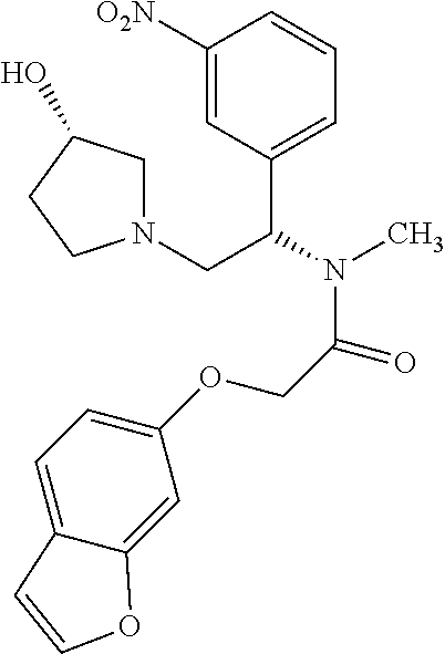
C1([O2N])=CC(C(CN2CC(O)CC2)N(C)C(=O)COC2=CC=C3C(=C2)OC=C3)=CC=C1
